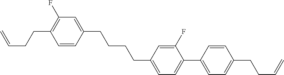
C1=CC(CCCCC2=CC=C(C3=CC=C(CCC=C)C=C3)C(F)=C2)=CC(F)=C1CCC=C
